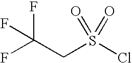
C(C(F)(F)F)S(Cl)(=O)=O
